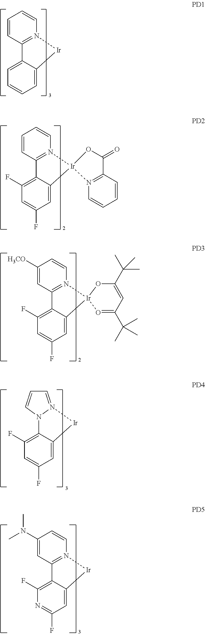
C1=CC2=N(C=C1)[Ir]C1=CC=CC=C21.C1=CC2=N(C=C1)[Ir]1(C3=CC(F)=CC(F)=C23)N2=C(C=CC=C2)C(=O)O1.C1([H3CO])=CC2=N(C=C1)[Ir]1(C3=CC(F)=CC(F)=C23)O=C(C(C)(C)C)C=C(C(C)(C)C)O1.N12C3=C(F)C=C(F)C=C3[Ir]N1=CC=C2.C1(N(C)C)=CC2=N(C=C1)[Ir]C1=CC(F)=NC(F)=C21
